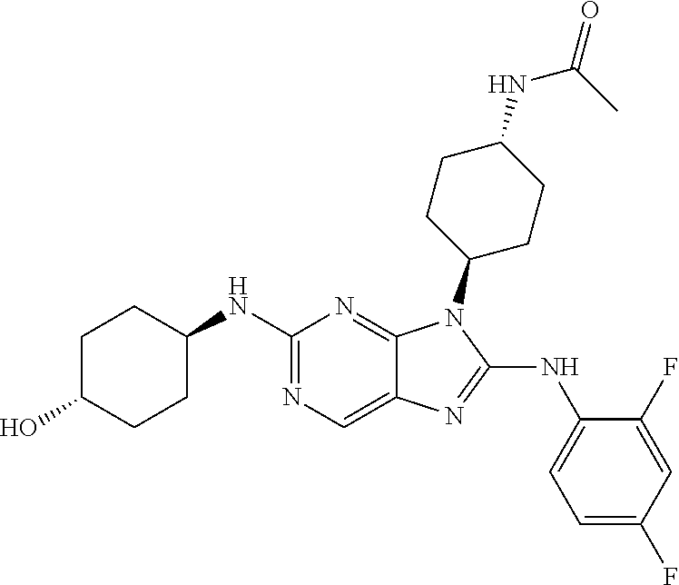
N1=C(NC2CCC(O)CC2)N=C2C(=C1)N=C(NC1=CC=C(F)C=C1F)N2C1CCC(NC(=O)C)CC1
